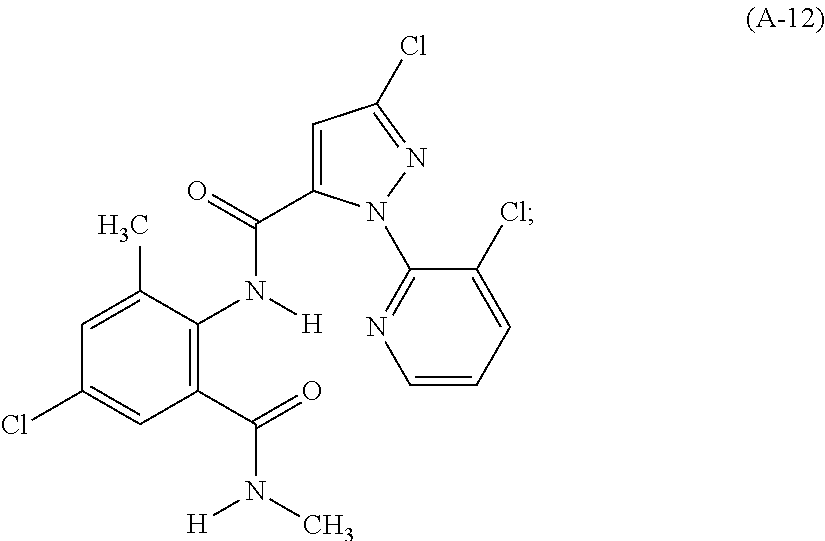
C1(C(=O)N(C)[H])=C(N([H])C(=O)C2=CC(Cl)=NN2C2=NC=CC=C2Cl)C(C)=CC(Cl)=C1
